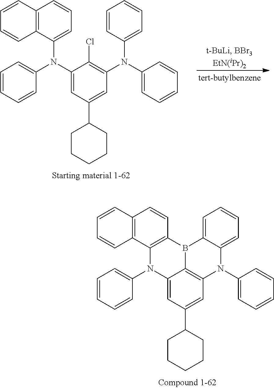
C1=CC=C2N(C3=CC=CC=C3)C3=C4B(C2=C1)C1=C(C2=C(C=C1)C=CC=C2)N(C1=CC=CC=C1)C4=CC(C1CCCCC1)=C3.C1=CC=C(N(C2=C(Cl)C(N(C3=CC=CC4=C3C=CC=C4)C3=CC=CC=C3)=CC(C3CCCCC3)=C2)C2=CC=CC=C2)C=C1
